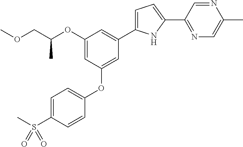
O(CC(OC1=CC(OC2=CC=C(S(C)(=O)=O)C=C2)=CC(C2=CC=C(C3=NC=C(C)N=C3)N2)=C1)C)C
